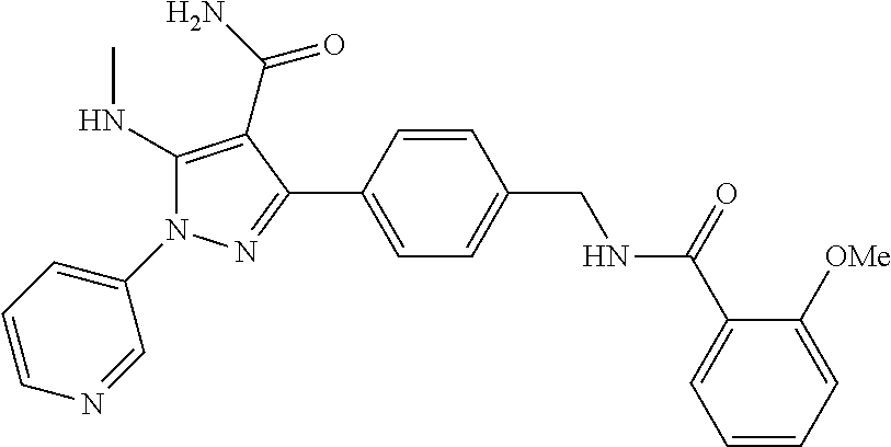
C1(N2C(NC)=C(C(N)=O)C(C3=CC=C(CNC(C4=CC=CC=C4[OMe])=O)C=C3)=N2)=CC=CN=C1
